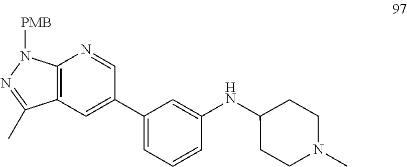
C12=C(C=C(C3=CC=CC(NC4CCN(C)CC4)=C3)C=N1)C(C)=NN2[PMB]
